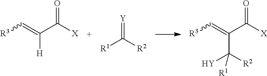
[R3]C=C(C([X])=O)[H].[R1]C([R2])=[Y].[R3]C=C(C([X])=O)C([R2])([Y])[R1]
